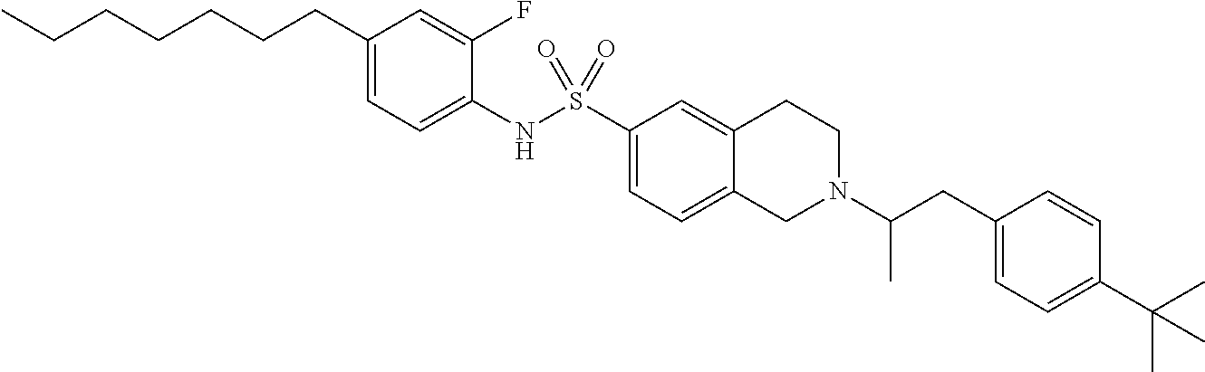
C1(CCCCCCC)=CC=C(NS(C2=CC=C3C(=C2)CCN(C(CC2=CC=C(C(C)(C)C)C=C2)C)C3)(=O)=O)C(F)=C1
